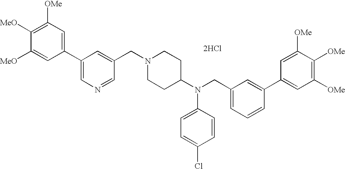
C1([OMe])=C([MeO])C([MeO])=CC(C2=CN=CC(CN3CCC(N(CC4=CC=CC(C5=CC([OMe])=C([OMe])C([OMe])=C5)=C4)C4=CC=C(Cl)C=C4)CC3)=C2)=C1.[2HCl]
